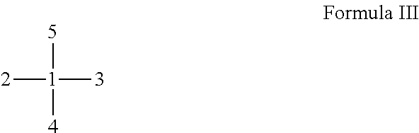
[2][1]([5])([3])[4]
